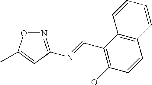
N1=C(N=CC2=C(O)C=CC3=C2C=CC=C3)C=C(C)O1
